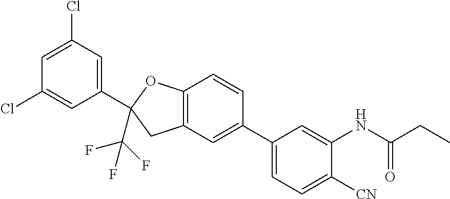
C1(C2=CC(Cl)=CC(Cl)=C2)(C(F)(F)F)CC2=C(O1)C=CC(C1=CC=C([CN])C(NC(CC)=O)=C1)=C2
